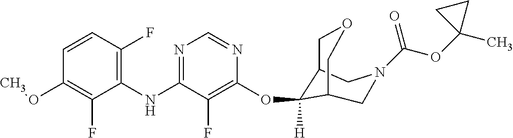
C1(NC2=NC=NC(OC3([H])C4COCC3CN(C(OC3(C)CC3)=O)C4)=C2F)=C(F)C=CC(OC)=C1F
